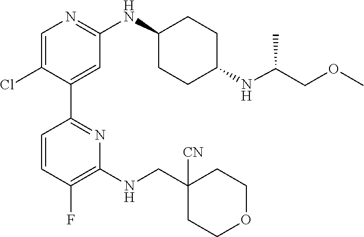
C1(C2=NC(NCC3([CN])CCOCC3)=C(F)C=C2)=CC(NC2CCC(NC(COC)C)CC2)=NC=C1Cl
